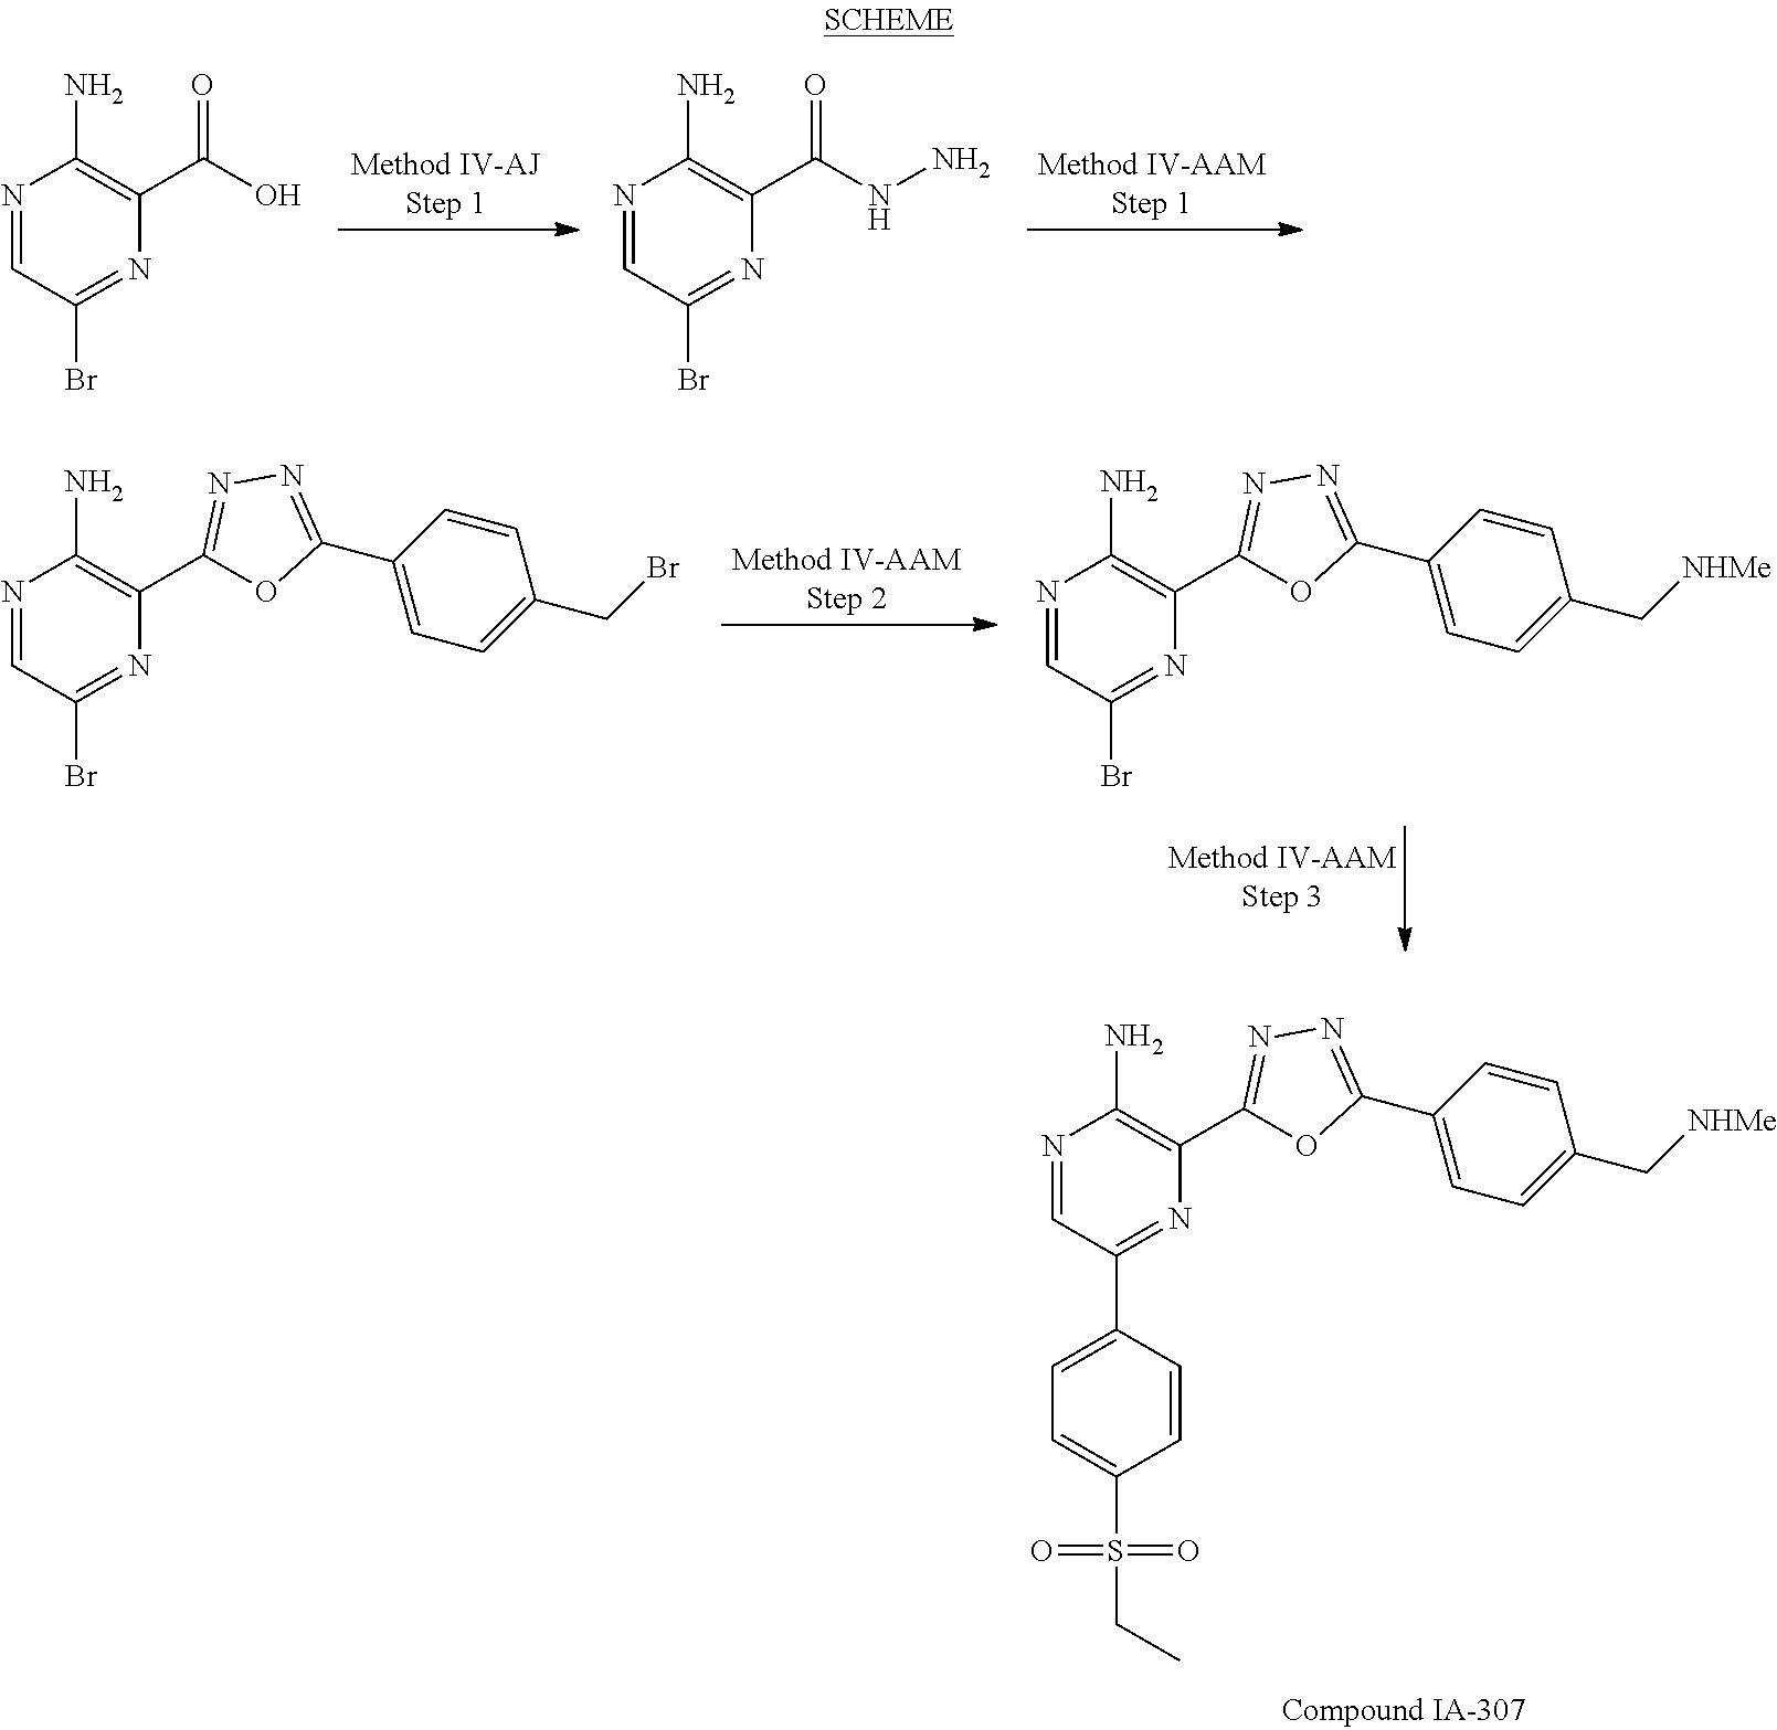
N1=CC(C2=CC=C(S(CC)(=O)=O)C=C2)=NC(C2=NN=C(C3=CC=C(C[NHMe])C=C3)O2)=C1N.N1=CC(Br)=NC(C2=NN=C(C3=CC=C(CBr)C=C3)O2)=C1N.N1=CC(Br)=NC(C2=NN=C(C3=CC=C(C[NHMe])C=C3)O2)=C1N.N1=CC(Br)=NC(C(=O)O)=C1N.N1=CC(Br)=NC(C(NN)=O)=C1N
